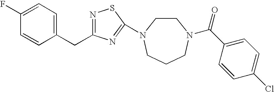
C1(F)=CC=C(CC2=NSC(N3CCN(C(C4=CC=C(Cl)C=C4)=O)CCC3)=N2)C=C1
